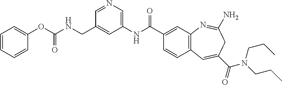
N1=CC(CNC(OC2=CC=CC=C2)=O)=CC(NC(C2=CC3=C(C=C2)C=C(C(=O)N(CCC)CCC)CC(N)=N3)=O)=C1
